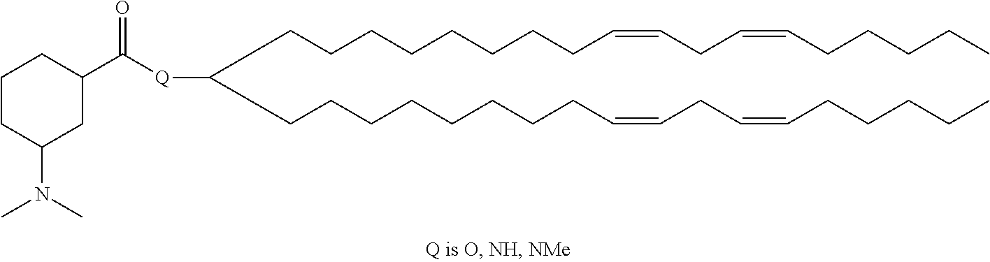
C(CCCCCCCC=CCC=CCCCCC)C(CCCCCCCCC=CCC=CCCCCC)[Q]C(C1CCCC(N(C)C)C1)=O
